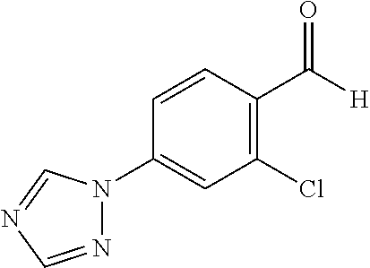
C1=CC(C([H])=O)=C(Cl)C=C1N1N=CN=C1
